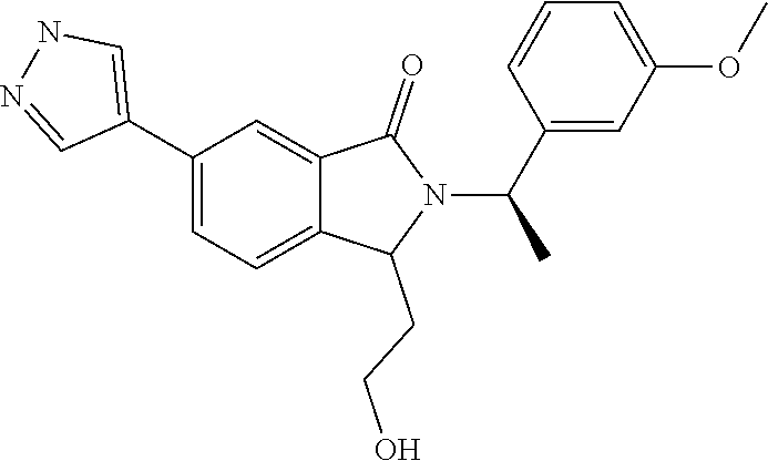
N1=CC(C2=CC=C3C(=C2)C(=O)N(C(C2=CC(OC)=CC=C2)C)C3CCO)=CN1
